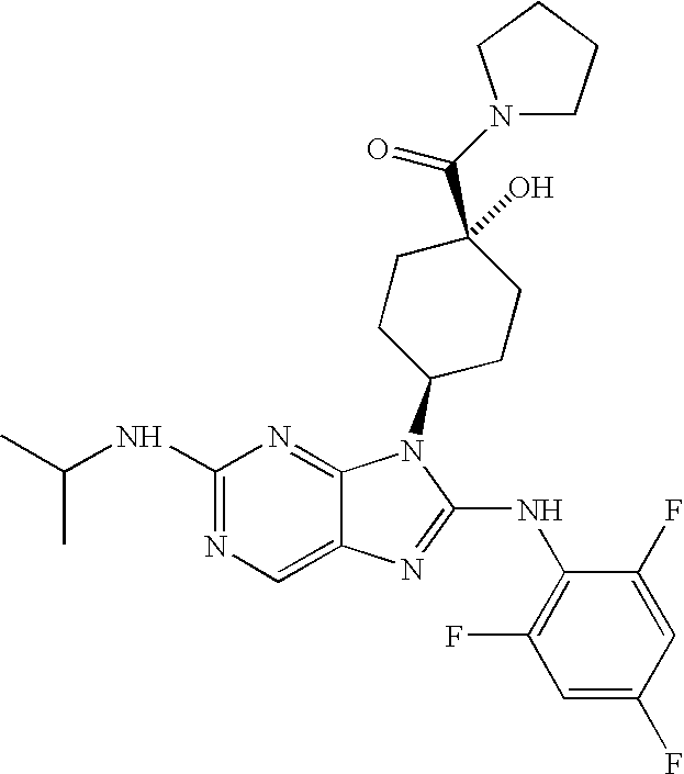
N1=C(NC(C)C)N=C2C(=C1)N=C(NC1=C(F)C=C(F)C=C1F)N2C1CCC(C(=O)N2CCCC2)(O)CC1
